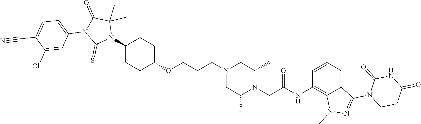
C1(N2C(C)(C)C(=O)N(C3=CC=C(C#N)C(Cl)=C3)C2=S)CCC(OCCCN2CC(C)N(CC(NC3=C4C(=CC=C3)C(N3CCC(=O)NC3=O)=NN4C)=O)C(C)C2)CC1
